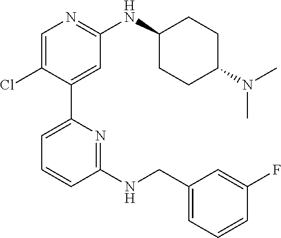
C1(NCC2=CC=CC(F)=C2)=NC(C2=CC(NC3CCC(N(C)C)CC3)=NC=C2Cl)=CC=C1
